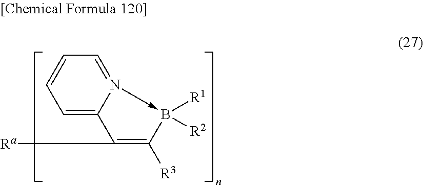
C1=C2N(->B([R1])([R2])C([R3])=C2[Ra])=CC=C1
